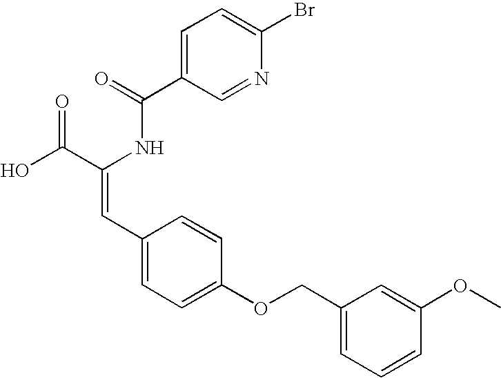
C(=O)(NC(C(O)=O)=CC1=CC=C(OCC2=CC=CC(OC)=C2)C=C1)C1=CC=C(Br)N=C1
